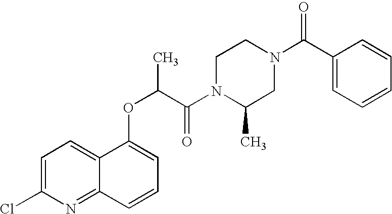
C1=C(OC(C(N2C(C)CN(C(C3=CC=CC=C3)=O)CC2)=O)C)C2=CC=C(Cl)N=C2C=C1
